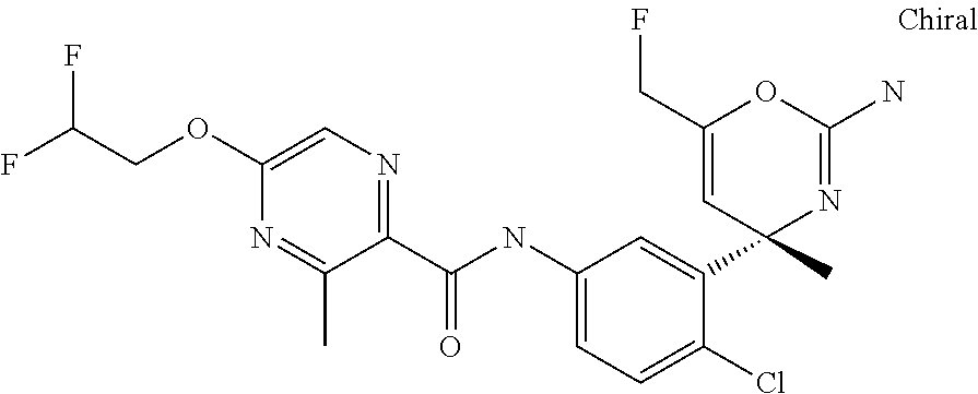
C1(C(NC2=CC=C(Cl)C(C3(C)N=C(N)OC(CF)=C3)=C2)=O)=NC=C(OCC(F)F)N=C1C
